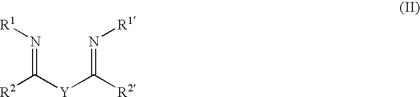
N(=C([R2])[Y]C(=N[R1])[R2])[R1]
